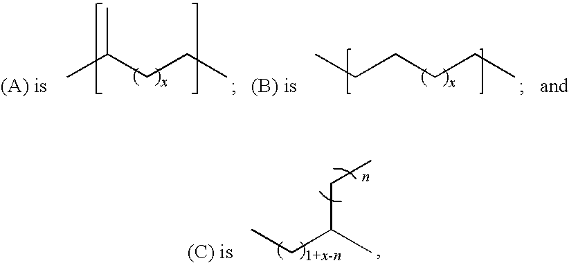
CC(CCC)C.CCCCCC.CCC(C)CC
